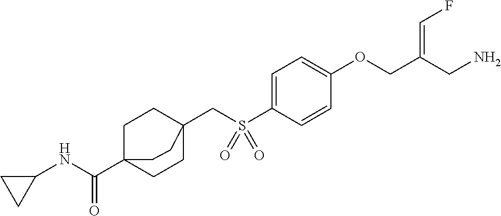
C1=C(S(CC23CCC(C(NC4CC4)=O)(CC2)CC3)(=O)=O)C=CC(OCC(CN)=CF)=C1
